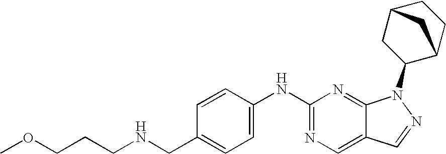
C1=C(NC2=NC=C3C(=N2)N(C2C4CCC(C2)C4)N=C3)C=CC(CNCCCOC)=C1
